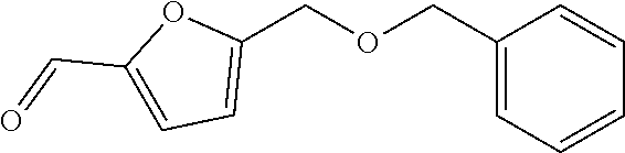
C1(COCC2=CC=C(C=O)O2)=CC=CC=C1
